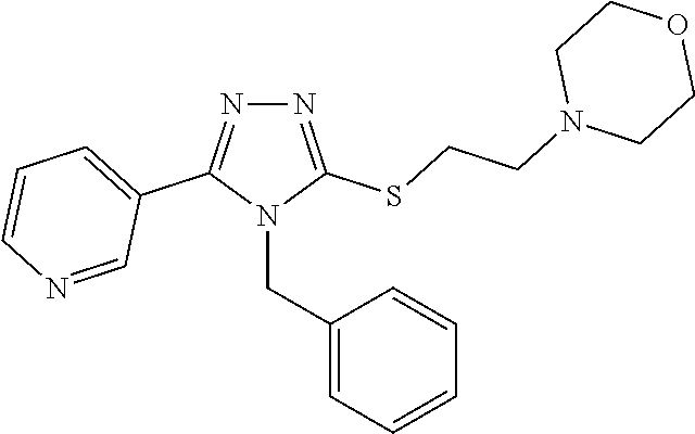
N1=C(SCCN2CCOCC2)N(CC2=CC=CC=C2)C(C2=CC=CN=C2)=N1
